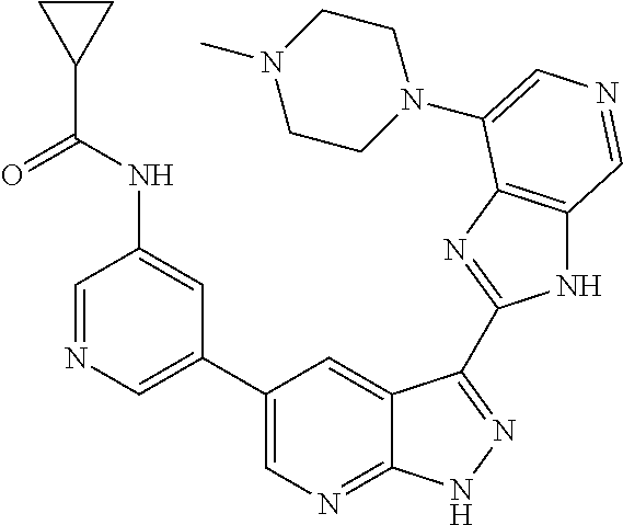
C1(C2=CN=CC(NC(C3CC3)=O)=C2)=CN=C2C(=C1)C(C1=NC3=C(N1)C=NC=C3N1CCN(C)CC1)=NN2
